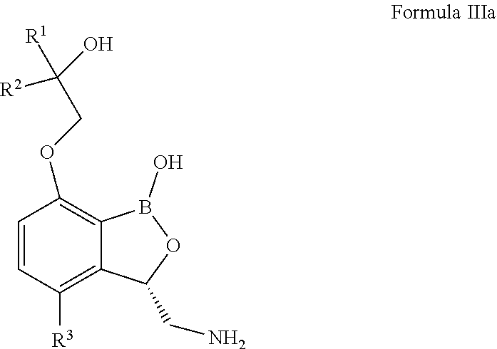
C1=CC([R3])=C2C(=C1OCC([R2])(O)[R1])B(O)OC2CN
